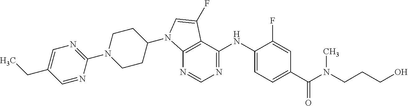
C12=C(C(NC3=CC=C(C(N(C)CCCO)=O)C=C3F)=NC=N1)C(F)=CN2C1CCN(C2=NC=C(CC)C=N2)CC1
